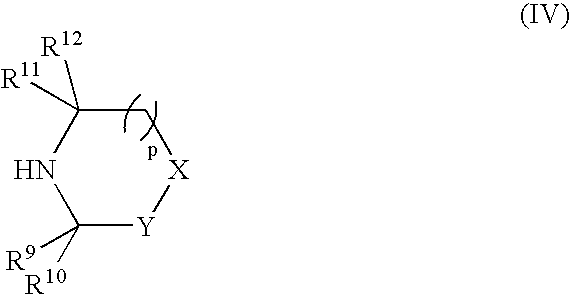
N1C([R10])([R9])[Y][X]CC1([R12])[R11]
